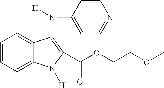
C1=CC=C2C(=C1)C(N([H])C1=CC=NC=C1)=C(C(OCCOC)=O)N2[H]
